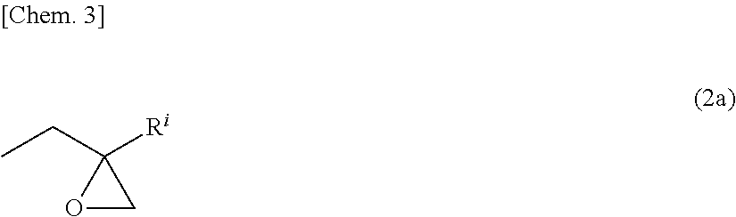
O1CC1([Ri])CC
